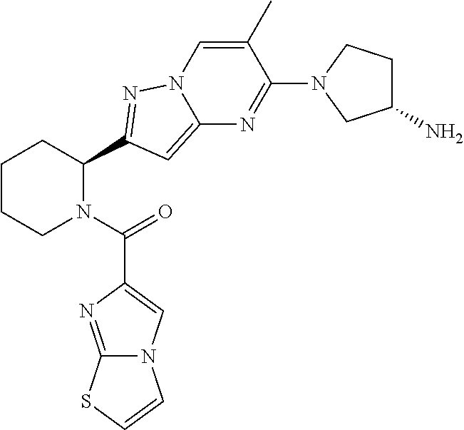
C1CCN(C(=O)C2=CN3C(=N2)SC=C3)C(C2=NN3C(=C2)N=C(N2CC(N)CC2)C(C)=C3)C1
